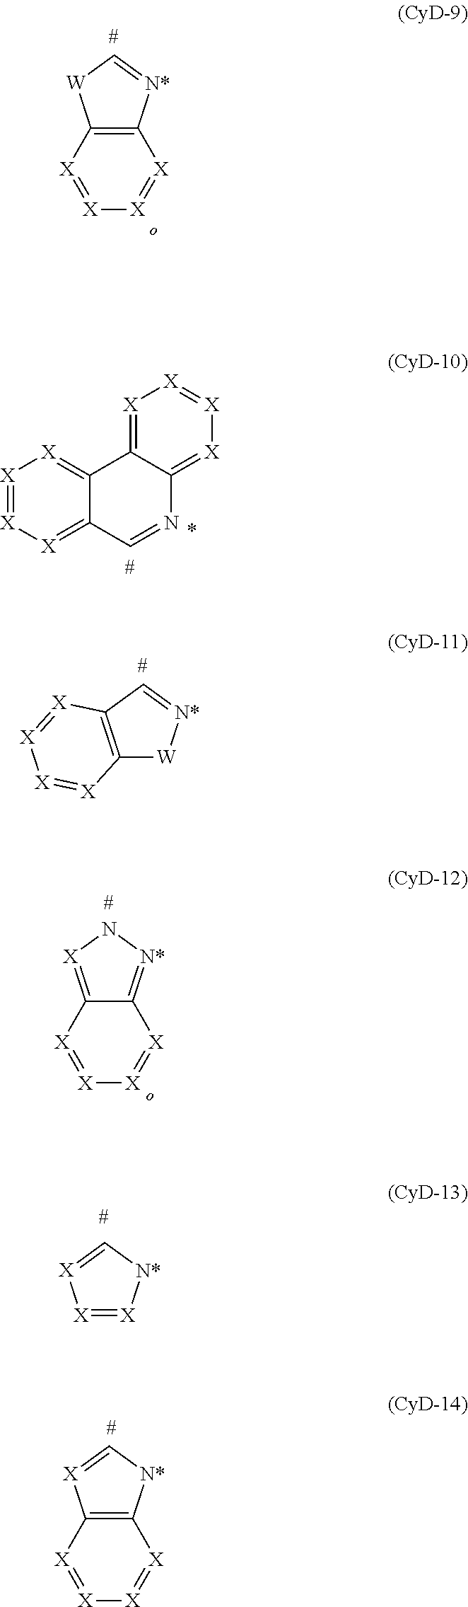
C12=C([N*]=C[W]1)[X]=[X][X]=[X]2.[X]1=[X][X]=C2C(=[X]1)C1=[X][X]=[X][X]=C1N=C2.C12=C(C=[N*][W]1)[X]=[X][X]=[X]2.C12=[X]N[N*]=C1[X]=[X][X]=[X]2.[X]1=[X][N*]C=[X]1.C12=C([N*]C=[X]1)[X]=[X][X]=[X]2
